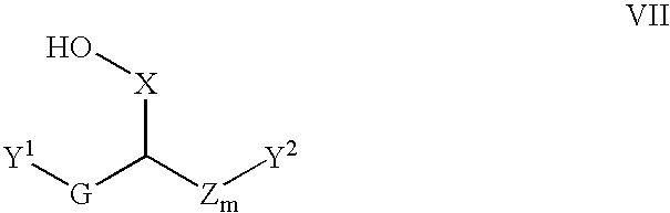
O[X]C([Zm][Y2])[G][Y1]
